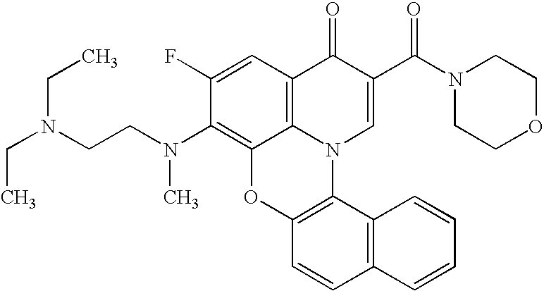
C1(F)=CC2=C3C(=C1N(CCN(CC)CC)C)OC1=C(N3C=C(C(N3CCOCC3)=O)C2=O)C2=C(C=C1)C=CC=C2
